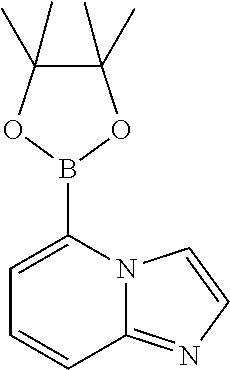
C1(C)(C)C(C)(C)OB(C2=CC=CC3=NC=CN23)O1
